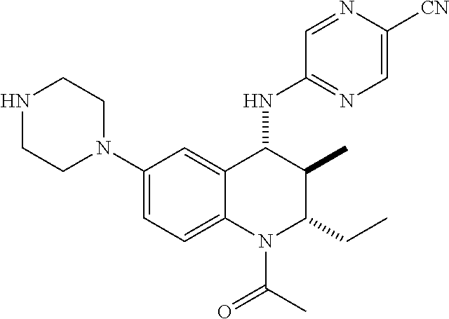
C1(N2CCNCC2)=CC=C2C(=C1)C(NC1=NC=C([CN])N=C1)C(C)C(CC)N2C(C)=O
